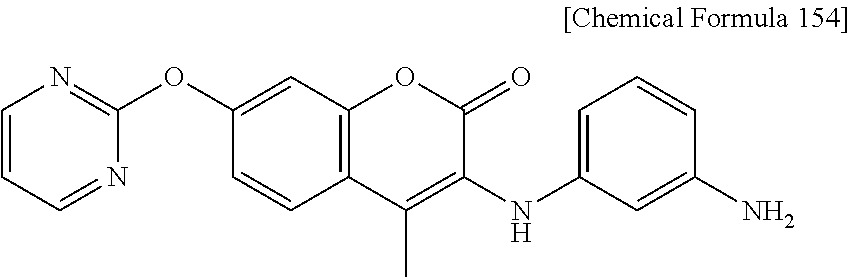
C1=CC=NC(OC2=CC3=C(C=C2)C(C)=C(NC2=CC=CC(N)=C2)C(=O)O3)=N1
